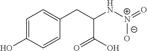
C1=C(O)C=CC(CC(N[N+](=O)[O-])C(O)=O)=C1
